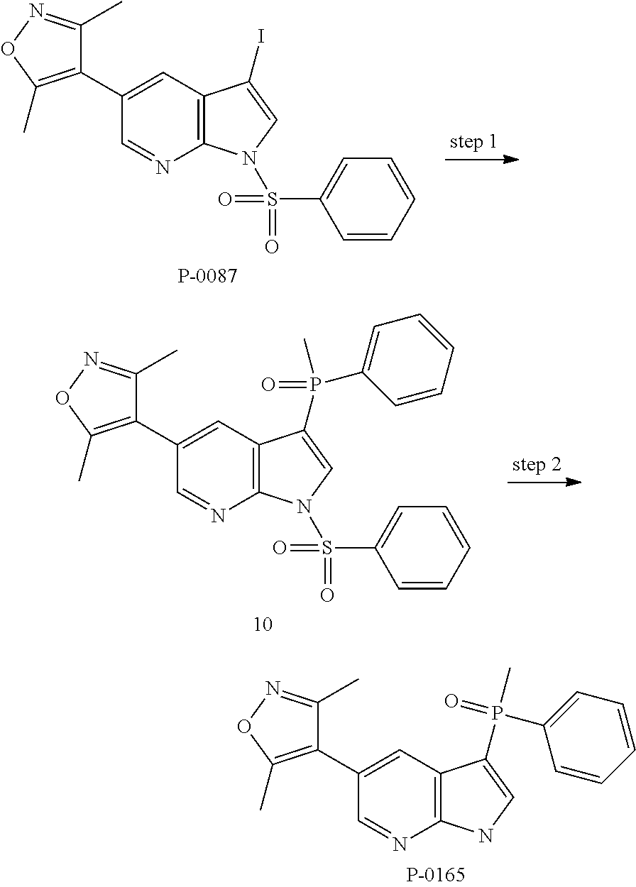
C12=C(C=C(C3=C(C)ON=C3C)C=N1)C(I)=CN2S(C1=CC=CC=C1)(=O)=O.C12=C(C=C(C3=C(C)ON=C3C)C=N1)C(P(C1=CC=CC=C1)(=O)C)=CN2S(C1=CC=CC=C1)(=O)=O.C12=C(C=C(C3=C(C)ON=C3C)C=N1)C(P(C)(=O)C1=CC=CC=C1)=CN2
